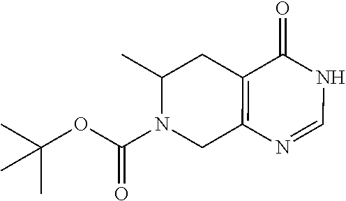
O(C(N1CC2=C(CC1C)C(=O)NC=N2)=O)C(C)(C)C
